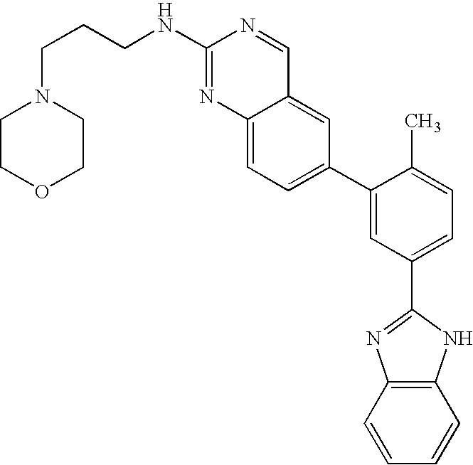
C12=CC=C(C3=CC(C4=NC5=C(N4)C=CC=C5)=CC=C3C)C=C1C=NC(NCCCN1CCOCC1)=N2
